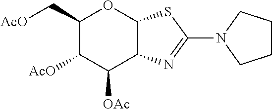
C1(C[AcO])C([AcO])C([OAc])C2C(O1)SC(N1CCCC1)=N2
